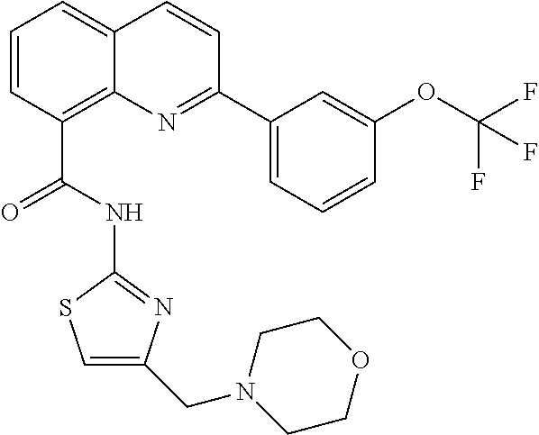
C1=CC(C(NC2=NC(CN3CCOCC3)=CS2)=O)=C2C(=C1)C=CC(C1=CC=CC(OC(F)(F)F)=C1)=N2
